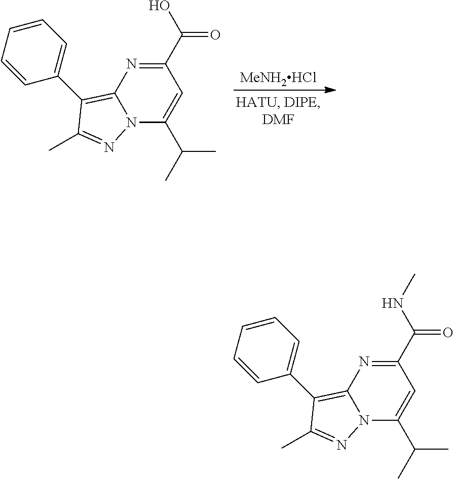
[MeNH2HCl].C1(C(=O)O)=NC2=C(C3=CC=CC=C3)C(C)=NN2C(C(C)C)=C1.C1(C(=O)NC)=NC2=C(C3=CC=CC=C3)C(C)=NN2C(C(C)C)=C1
